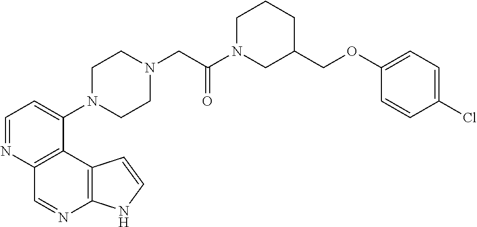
C1=NC2=C(C(N3CCN(CC(N4CC(COC5=CC=C(Cl)C=C5)CCC4)=O)CC3)=C1)C1=C(N=C2)NC=C1
